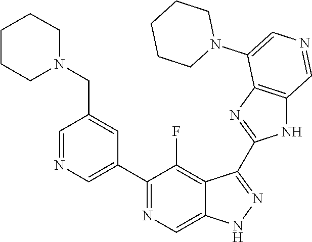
C1(C2=CN=CC(CN3CCCCC3)=C2)=NC=C2C(=C1F)C(C1=NC3=C(N1)C=NC=C3N1CCCCC1)=NN2
